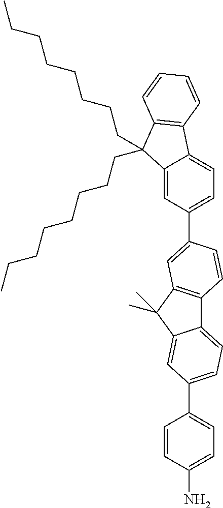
C12=CC=C(C3=CC=C(N)C=C3)C=C1C(C)(C)C1=C2C=CC(C2=CC=C3C(=C2)C(CCCCCCCC)(CCCCCCCC)C2=C3C=CC=C2)=C1
